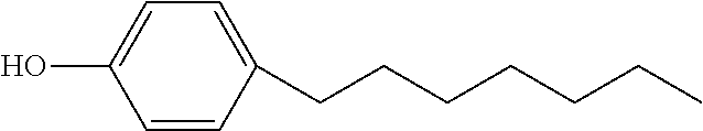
C1=C(O)C=CC(CCCCCCC)=C1
